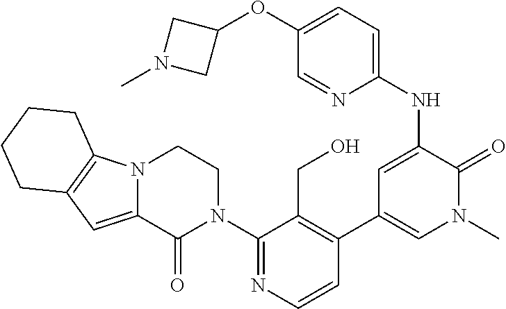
C1=CN=C(N2CCN3C(=CC4=C3CCCC4)C2=O)C(CO)=C1C1=CN(C)C(=O)C(NC2=CC=C(OC3CN(C)C3)C=N2)=C1
